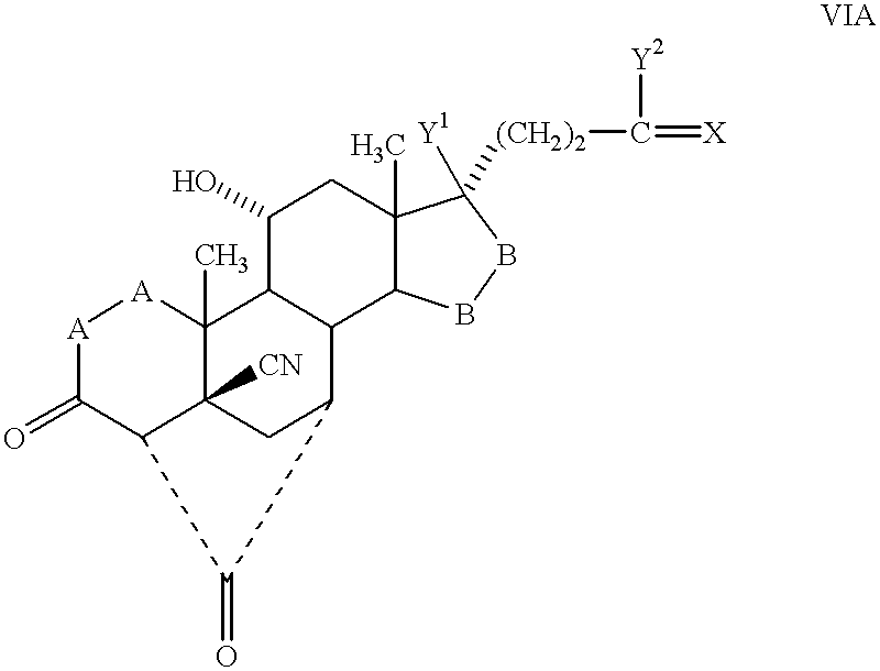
[A]1C(=O)C2C3([CN])C(C)([A]1)C1C(C(C3)C2=O)C2C(C)(CC1O)C([Y1])([(CH2)2]C(=[X])[Y2])BB2
